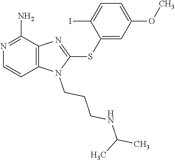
C12=C(C(N)=NC=C1)N=C(SC1=CC(OC)=CC=C1I)N2CCCNC(C)C
